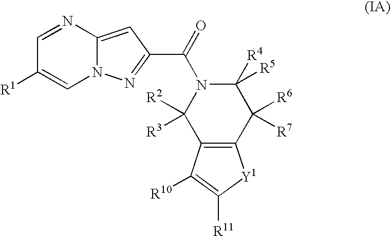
C1=NC2=CC(C(=O)N3C([R2])([R3])C4=C(C([R6])([R7])C3([R4])[R5])[Y1]C([R11])=C4[R10])=NN2C=C1[R1]
